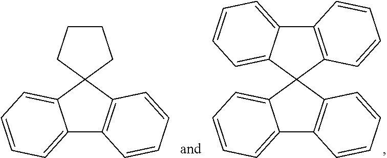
C1CCC2(C1)C1=CC=CC=C1C1=C2C=CC=C1.C12=C(C3(C4=CC=CC=C14)C1=CC=CC=C1C1=C3C=CC=C1)C=CC=C2
